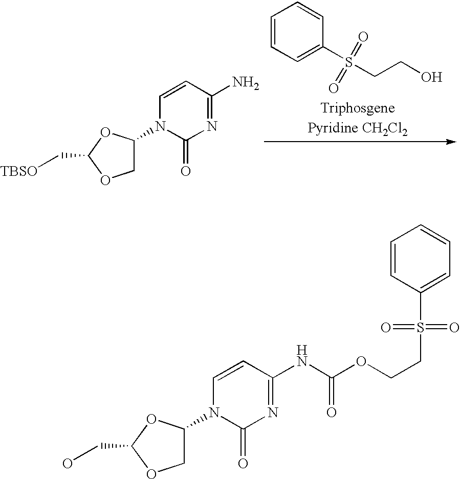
C1=CC(NC(OCCS(=O)(=O)C2=CC=CC=C2)=O)=NC(=O)N1C1COC(CO)O1.C1=CC(N)=NC(=O)N1C1COC(C[TBSO])O1.C1=CC=C(S(CCO)(=O)=O)C=C1
